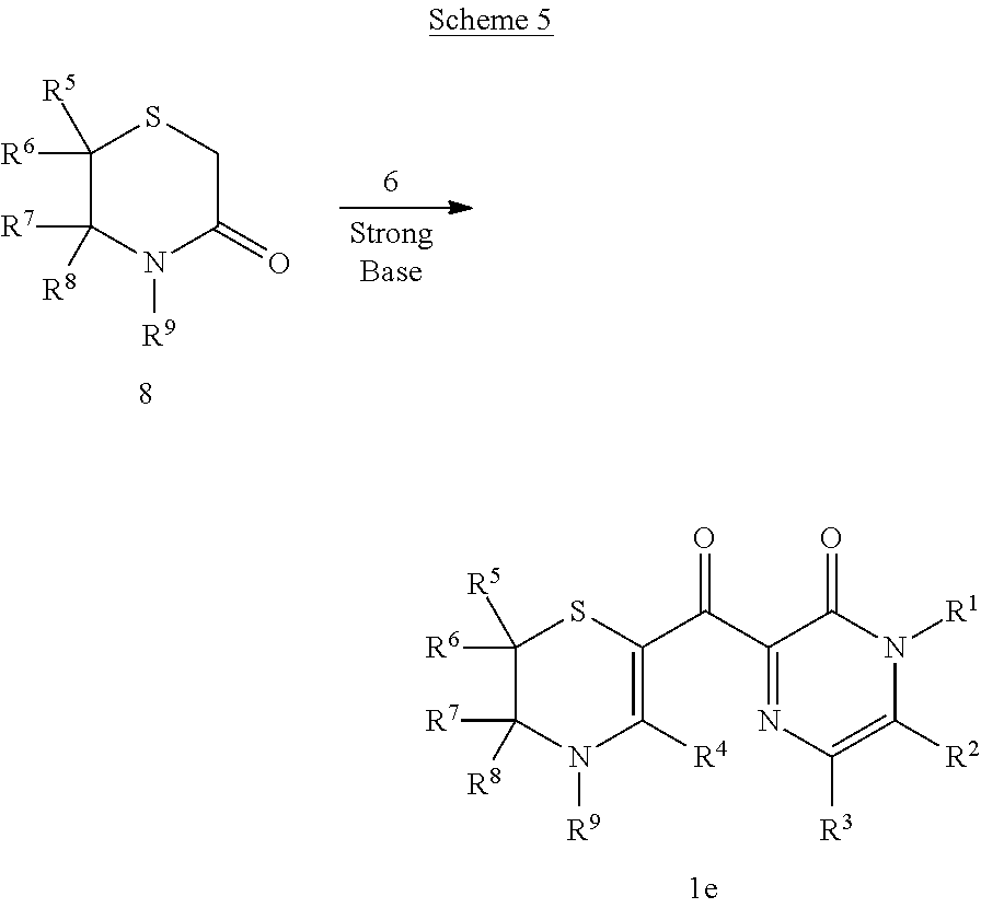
C1([R6])([R5])C([R7])([R8])N([R9])C([R4])=C(C(C2=NC([R3])=C([R2])N([R1])C2=O)=O)S1.C1([R6])([R5])C([R7])([R8])N([R9])C(=O)CS1
